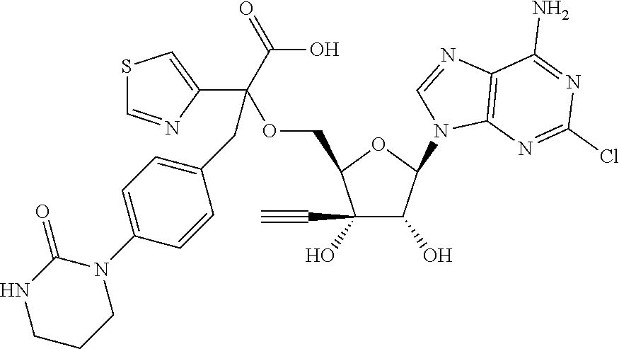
C1(O)(C#C)C(O)C(N2C3=C(N=C2)C(N)=NC(Cl)=N3)OC1COC(C1=CSC=N1)(C(=O)O)CC1=CC=C(N2C(=O)NCCC2)C=C1
